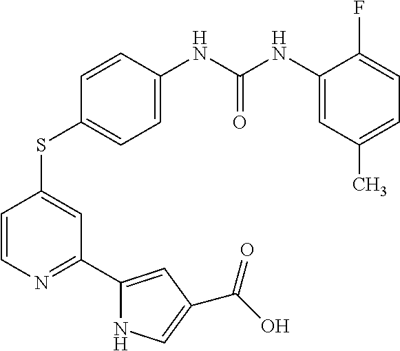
C1=C(NC(NC2=CC(C)=CC=C2F)=O)C=CC(SC2=CC(C3=CC(C(O)=O)=CN3)=NC=C2)=C1
